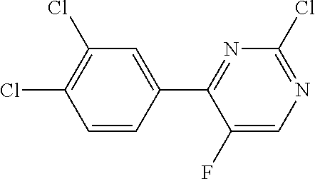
C1(Cl)=C(Cl)C=CC(C2=NC(Cl)=NC=C2F)=C1
